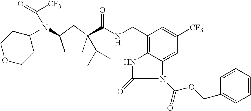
C1COCCC1N(C(=O)[CF3])C1CC(C(NCC2=C3NC(=O)N(C(OCC4=CC=CC=C4)=O)C3=CC([CF3])=C2)=O)(C(C)C)CC1
